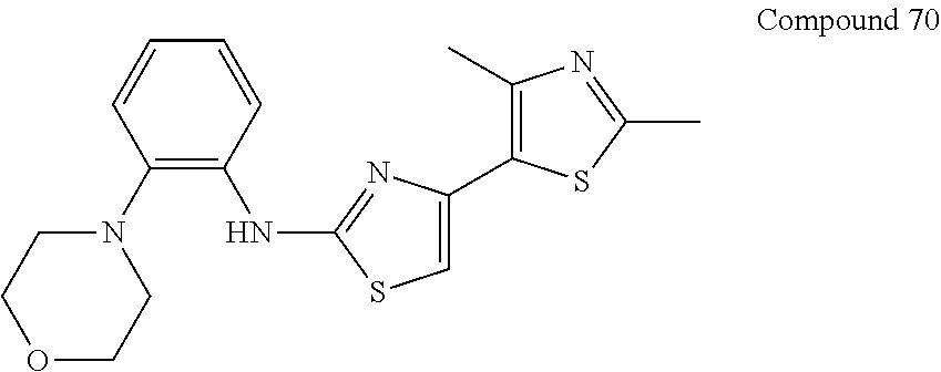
C1(C)=C(C2=CSC(NC3=C(N4CCOCC4)C=CC=C3)=N2)SC(C)=N1
